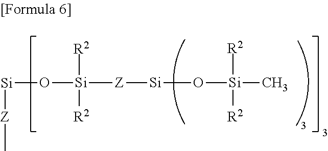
[Si](O[Si]([R2])([R2])C)[Z][Si]([R2])(O[Si][Z]C)[R2]
